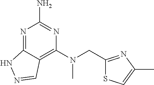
N1=C2C(=C(N(CC3=NC(C)=CS3)C)N=C1N)C=NN2
